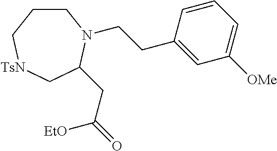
C1CC[TsN]CC(CC(=O)[EtO])N1CCC1=CC([OMe])=CC=C1
